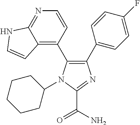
C1(C2=CC=C(F)C=C2)=C(C2=C3C(=NC=C2)NC=C3)N(C2CCCCC2)C(C(N)=O)=N1
